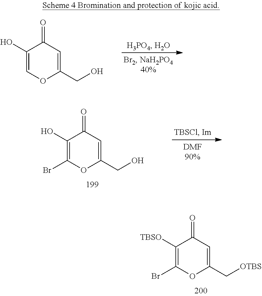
C1(O)=COC(CO)=CC1=O.C1(O)=C(Br)OC(CO)=CC1=O.C1([TBSO])=C(Br)OC(C[OTBS])=CC1=O
